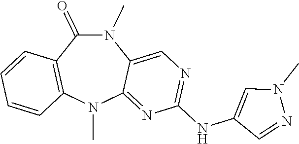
N1(C)C(=O)C2=C(N(C)C3=NC(NC4=CN(C)N=C4)=NC=C13)C=CC=C2
